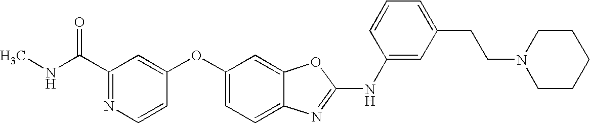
CNC(C1=NC=CC(OC2=CC=C3C(=C2)OC(NC2=CC(CCN4CCCCC4)=CC=C2)=N3)=C1)=O
